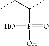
O=P(C(CC)C)(O)O
